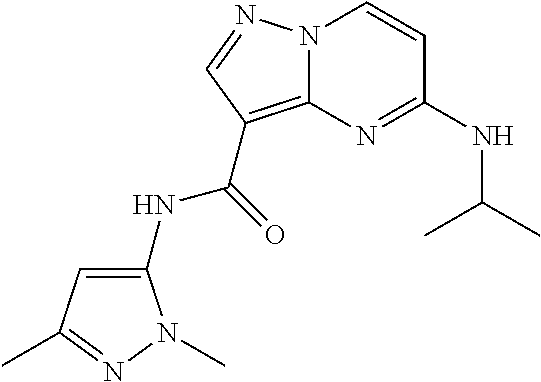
N12C(=C(C(=O)NC3=CC(C)=NN3C)C=N1)N=C(NC(C)C)C=C2
